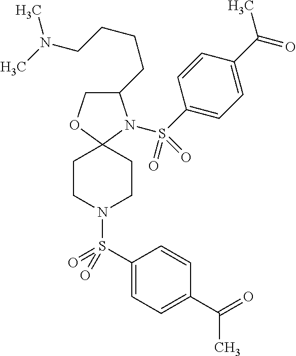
C1C(CCCCN(C)C)N(S(C2=CC=C(C(C)=O)C=C2)(=O)=O)C2(O1)CCN(S(=O)(=O)C1=CC=C(C(=O)C)C=C1)CC2
